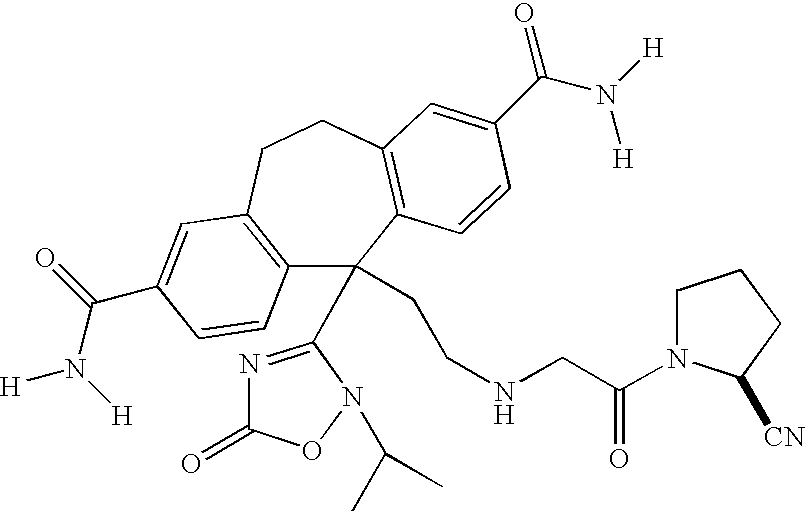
C12=C(CCC3=C(C1(CCNCC(=O)N1CCCC1[CN])C1=NC(=O)ON1C(C)C)C=CC(C(=O)N([H])[H])=C3)C=C(C(N([H])[H])=O)C=C2
